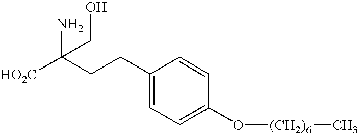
[HO2C]C(CCC1=CC=C(O[(CH2)6]C)C=C1)(N)CO
